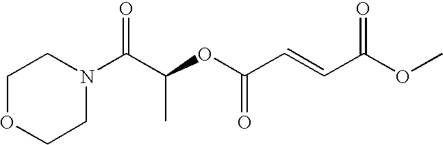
N1(C(C(OC(C=CC(OC)=O)=O)C)=O)CCOCC1
